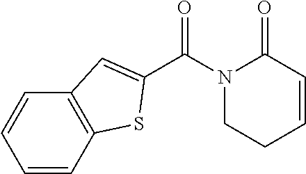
C(N1CCC=CC1=O)(=O)C1=CC2=C(C=CC=C2)S1
